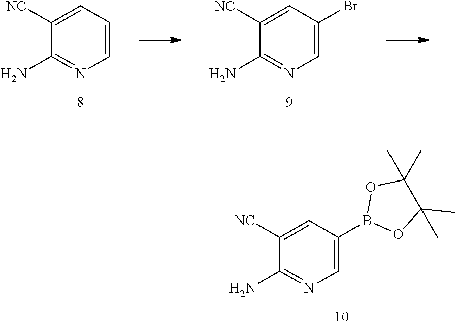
C1=CC=C([NC])C(N)=N1.C1=C(Br)C=C([NC])C(N)=N1.C1=C(B2OC(C)(C)C(C)(C)O2)C=C([NC])C(N)=N1
